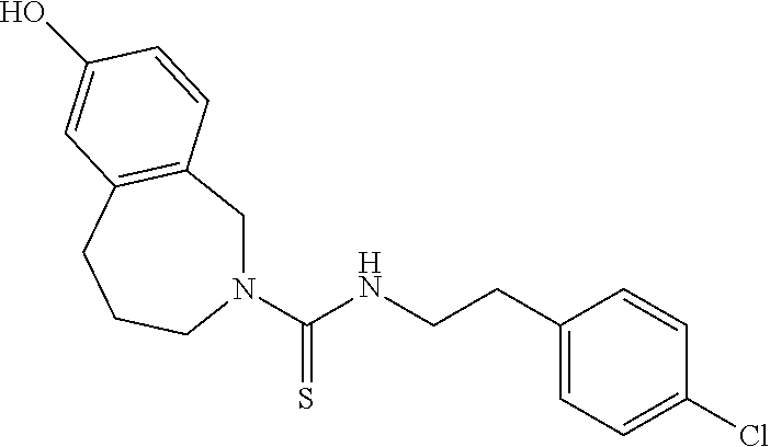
C1(CCNC(N2CC3=C(CCC2)C=C(O)C=C3)=S)=CC=C(Cl)C=C1
